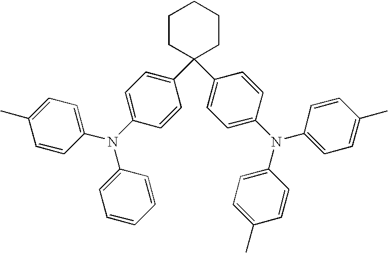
C1(C)=CC=C(N(C2=CC=C(C3(C4=CC=C(N(C5=CC=C(C)C=C5)C5=CC=C(C)C=C5)C=C4)CCCCC3)C=C2)C2=CC=CC=C2)C=C1
